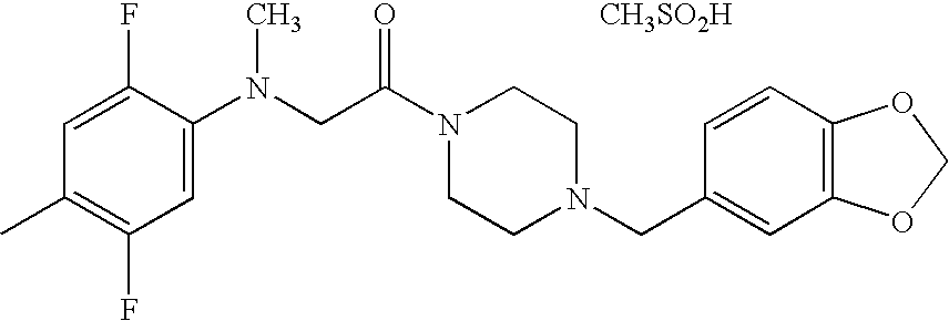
C(N1CCN(CC2=CC3=C(C=C2)OCO3)CC1)(=O)CN(C1=CC(F)=C(C)C=C1F)C.[CH3SO2H]
